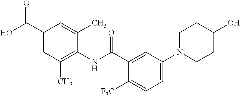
C1(C(=O)O)=CC(C)=C(NC(=O)C2=CC(N3CCC(O)CC3)=CC=C2[F3C])C(C)=C1
